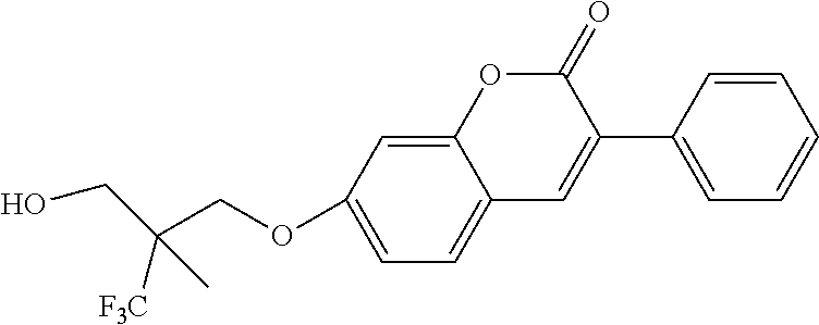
C12=CC(OCC(CO)([F3C])C)=CC=C1C=C(C1=CC=CC=C1)C(=O)O2
